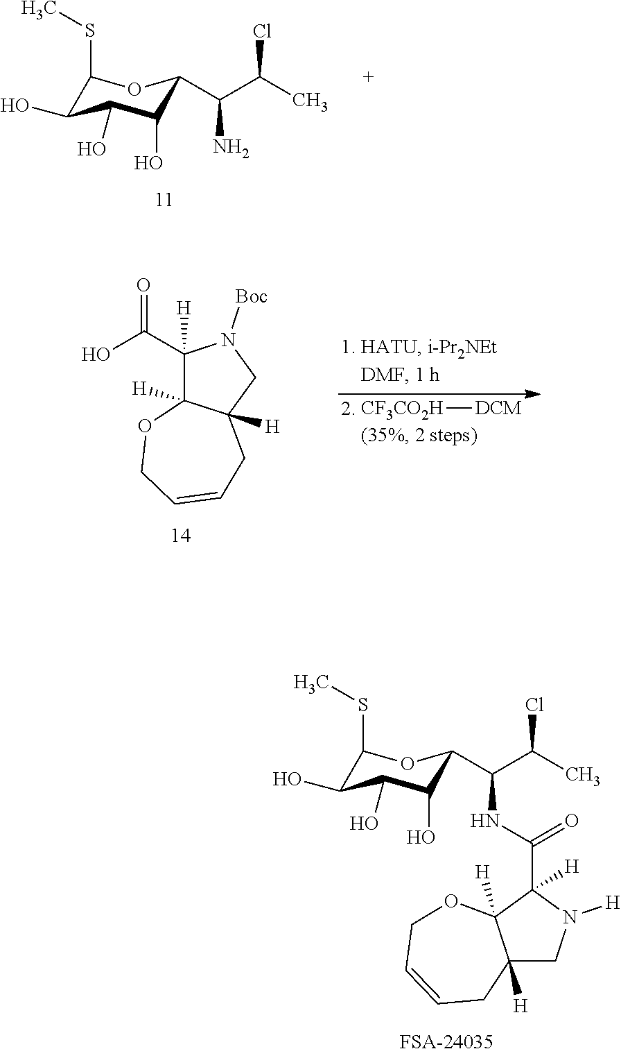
C1(SC)C(O)C(O)C(O)C(C(C(C)Cl)N)O1.[CF3CO2H][DCM].OC(=O)C1([H])C2([H])C([H])(CN1[Boc])CC=CCO2.C1(SC)C(O)C(O)C(O)C(C(C(C)Cl)NC(C2([H])C3([H])C([H])(CN2[H])CC=CCO3)=O)O1.[FSA-24035]
